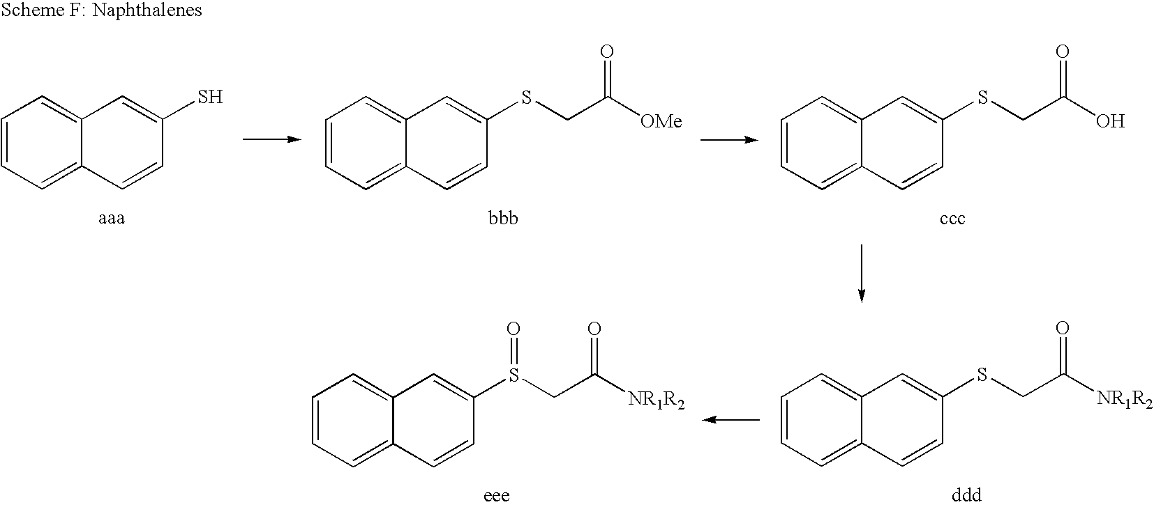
C1=CC=C2C(=C1)C=C(S)C=C2.C1=CC=C2C(=C1)C=C(SCC([OMe])=O)C=C2.C1=CC=C2C(=C1)C=C(SCC(O)=O)C=C2.C1=CC=C2C(=C1)C=C(SCC([NR1R2])=O)C=C2.C1=CC=C2C(=C1)C=C(S(CC([NR1R2])=O)=O)C=C2
